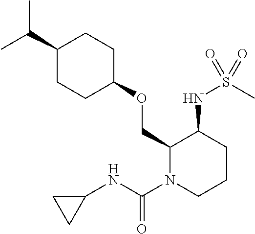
C(C)(C)C1CCC(OCC2N(C(NC3CC3)=O)CCCC2NS(C)(=O)=O)CC1
